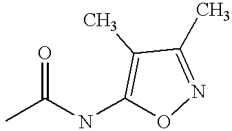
CC(NC1=C(C)C(C)=NO1)=O
